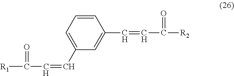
C1=CC=C(C=CC([R1])=O)C=C1C=CC([R2])=O
